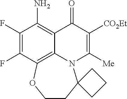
FC1=C(F)C(N)=C2C3=C1OCCC1(N3C([Me])=C([CO2Et])C2=O)CCC1
